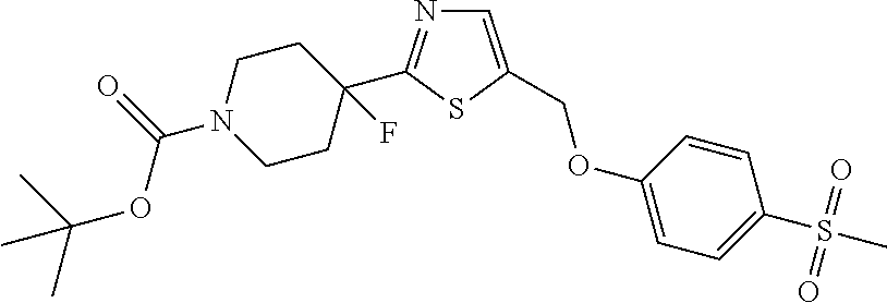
C1=C(COC2=CC=C(S(C)(=O)=O)C=C2)SC(C2(F)CCN(C(OC(C)(C)C)=O)CC2)=N1
